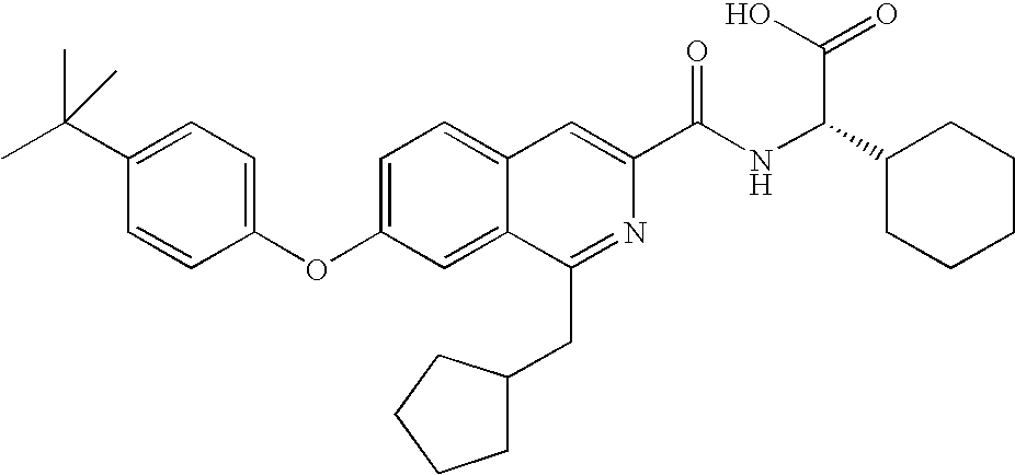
C1=C2C(=CC(OC3=CC=C(C(C)(C)C)C=C3)=C1)C(CC1CCCC1)=NC(C(NC(C1CCCCC1)C(O)=O)=O)=C2
